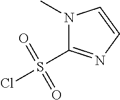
N1(C)C(S(=O)(=O)Cl)=NC=C1
